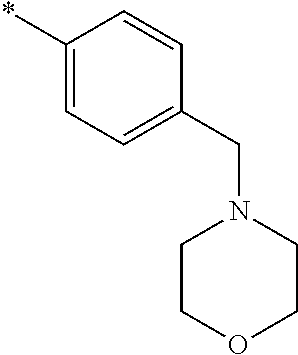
C1(*)=CC=C(CN2CCOCC2)C=C1
